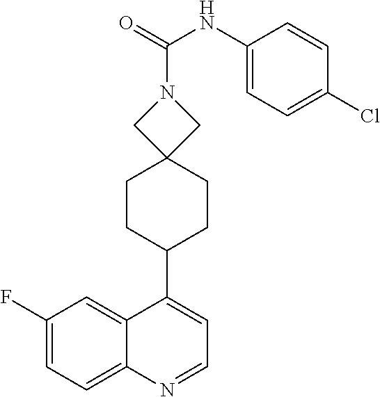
C12=CC(F)=CC=C1N=CC=C2C1CCC2(CC1)CN(C(=O)NC1=CC=C(Cl)C=C1)C2
